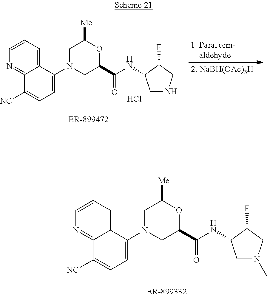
C1=CN=C2C(=C1)C(N1CC(C(NC3CNCC3F)=O)OC([Me])C1)=CC=C2[NC].Cl.C1=CN=C2C(=C1)C(N1CC(C(NC3CN(C)CC3F)=O)OC([Me])C1)=CC=C2[NC]
